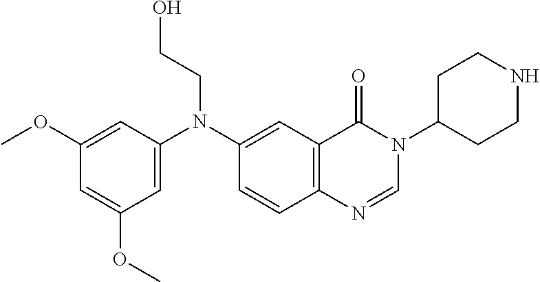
C1=C(N(C2=CC3=C(C=C2)N=CN(C2CCNCC2)C3=O)CCO)C=C(OC)C=C1OC
